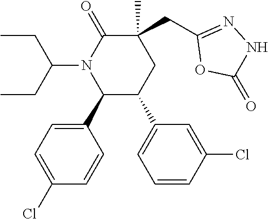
C1(C2=CC=C(Cl)C=C2)C(C2=CC=CC(Cl)=C2)CC(C)(CC2=NNC(=O)O2)C(=O)N1C(CC)CC
